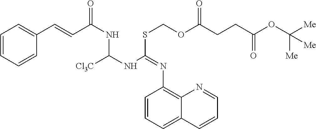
C1=CC=CC(C=CC(NC(NC(SCOC(CCC(OC([Me])([Me])[Me])=O)=O)=NC2=C3C(=CC=C2)C=CC=N3)[Cl3C])=O)=C1
